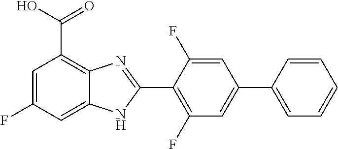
C1(F)=C(C2=NC3=C(C(O)=O)C=C(F)C=C3N2)C(F)=CC(C2=CC=CC=C2)=C1
